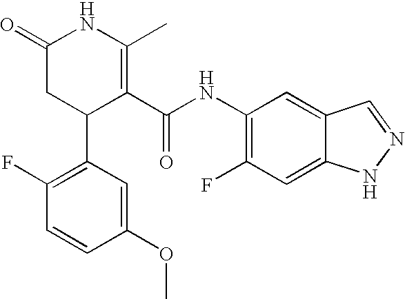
C1(F)=C(C2C(C(NC3=C(F)C=C4C(=C3)C=NN4)=O)=C(C)NC(=O)C2)C=C(OC)C=C1
